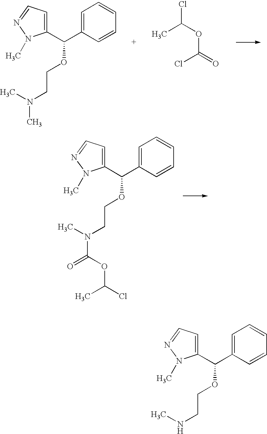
C1(C(C2=CC=CC=C2)OCCN(C)C)=CC=NN1C.ClC(C)OC(Cl)=O.C1(C(C2=CC=CC=C2)OCCN(C)C(=O)OC(C)Cl)=CC=NN1C.C1(C(C2=CC=CC=C2)OCC[NH]C)=CC=NN1C
